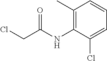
C1(C)=C(NC(CCl)=O)C(Cl)=CC=C1
